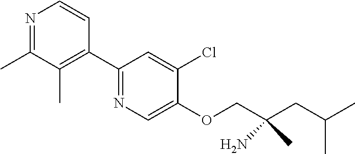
N1=C(C)C(C)=C(C2=NC=C(OCC(CC(C)C)(N)C)C(Cl)=C2)C=C1
